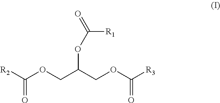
[R2]C(OCC(COC([R3])=O)OC(=O)[R1])=O
